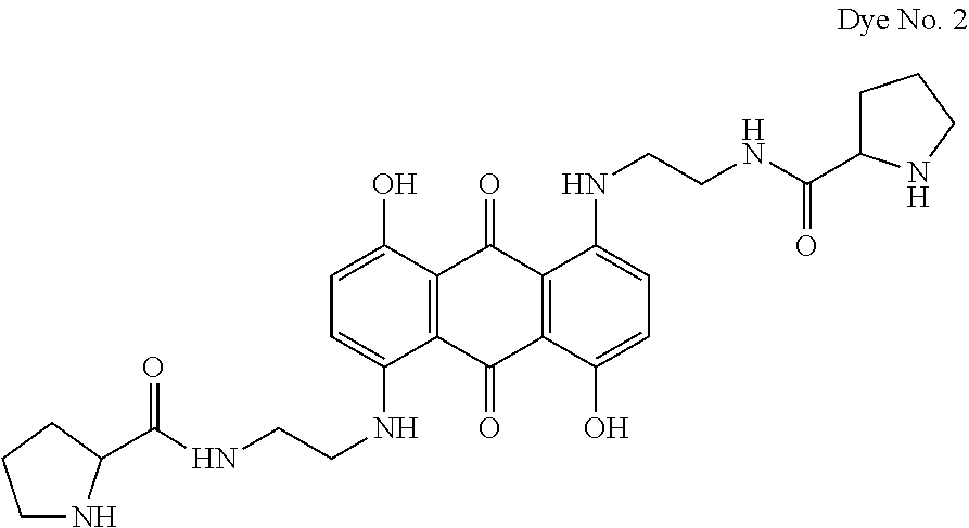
C1=C(O)C2=C(C(NCCNC(=O)C3NCCC3)=C1)C(=O)C1=C(C2=O)C(NCCNC(=O)C2CCCN2)=CC=C1O
